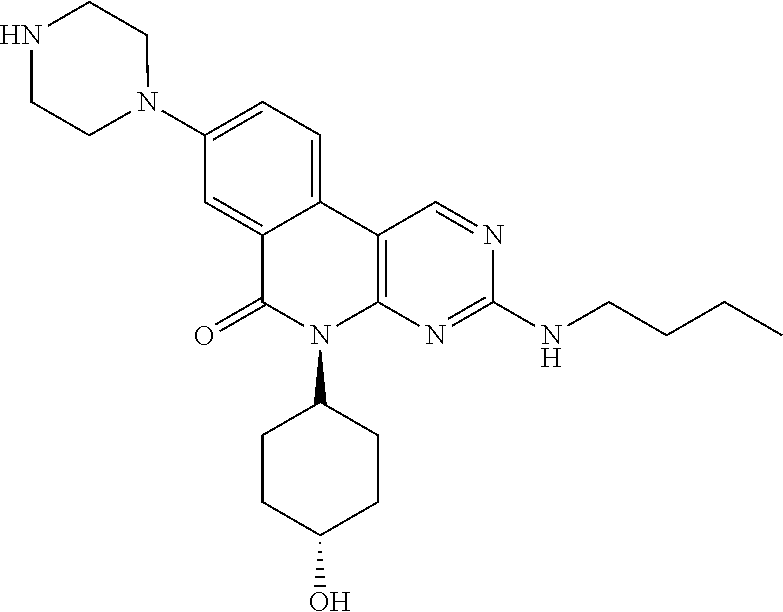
C12=CC(N3CCNCC3)=CC=C1C1=C(N(C3CCC(O)CC3)C2=O)N=C(NCCCC)N=C1
